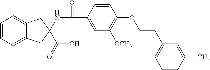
C12=CC=CC=C1CC(C(O)=O)(NC(=O)C1=CC([OCH3])=C(OCCC3=CC=CC(C)=C3)C=C1)C2
